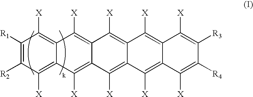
C1([R1])=C([R2])C([X])=C2C(=C1[X])C([X])=C1C(=C2[X])C([X])=C2C(=C1[X])C([X])=C1C(=C2[X])C([X])=C([R4])C([R3])=C1[X]
